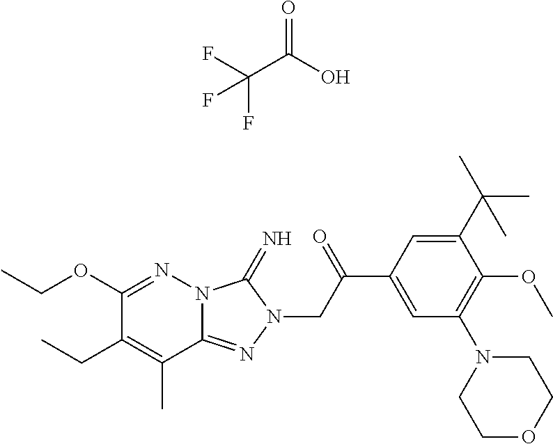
C1(OCC)=NN2C(=NN(CC(C3=CC(N4CCOCC4)=C(OC)C(C(C)(C)C)=C3)=O)C2=N)C(C)=C1CC.C(C(=O)O)(F)(F)F
